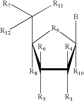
C1([R5])([R6])C([R3])([R4])C([R10])(B)[R9]C1([R8])C([R11])([R7])[R12]
